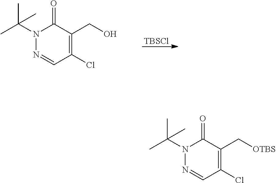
[TBSCl].C1(Cl)=C(CO)C(=O)N(C(C)(C)C)N=C1.C1(Cl)=C(C[OTBS])C(=O)N(C(C)(C)C)N=C1
